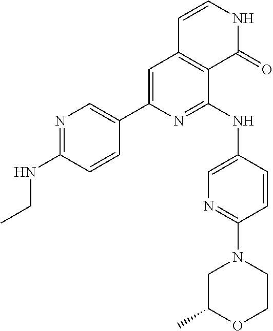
N1=C(NCC)C=CC(C2=CC3=C(C(NC4=CN=C(N5CC(C)OCC5)C=C4)=N2)C(=O)NC=C3)=C1
